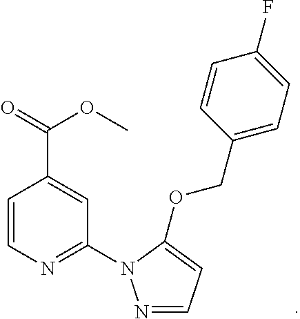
C(C1=CC(N2N=CC=C2OCC2=CC=C(F)C=C2)=NC=C1)(=O)OC
